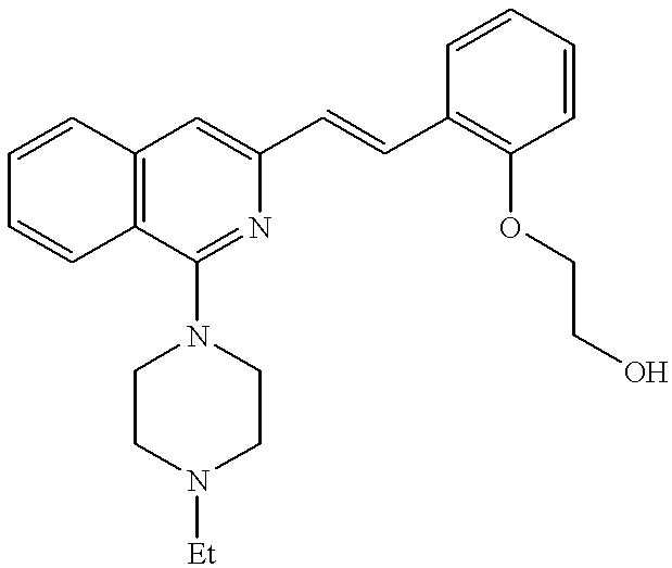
C1=CC2=C(C=C1)C(N1CCN([Et])CC1)=NC(C=CC1=C(OCCO)C=CC=C1)=C2
